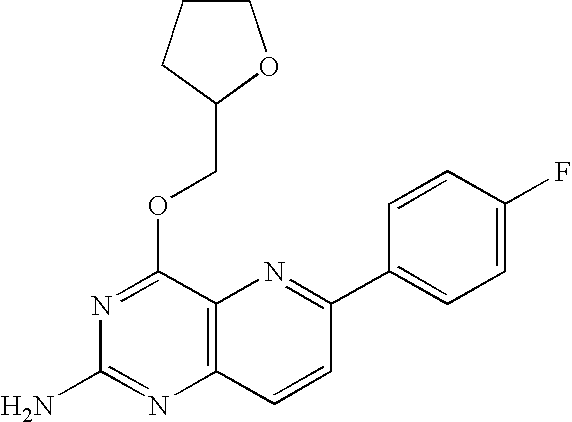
C12=C(C(OCC3OCCC3)=NC(N)=N1)N=C(C1=CC=C(F)C=C1)C=C2
